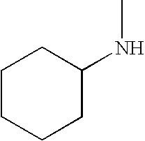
C1CCCC(NC)C1
